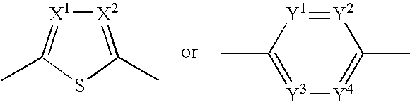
[X2]1=C(C)SC(C)=[X1]1.[Y2]1=[Y1]C(C)=[Y3][Y4]=C1C
